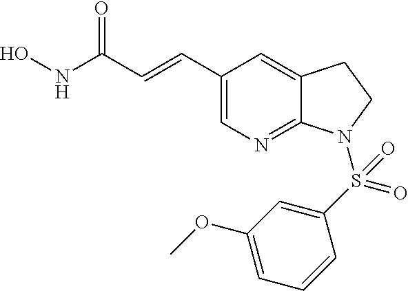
C1(C=CC(NO)=O)=CN=C2C(=C1)CCN2S(C1=CC(OC)=CC=C1)(=O)=O
